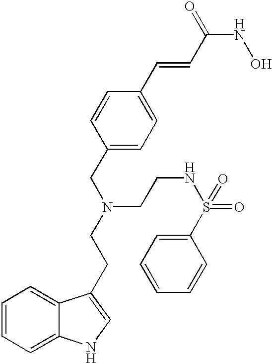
C1=CC=C2C(=C1)C(CCN(CC1=CC=C(C=CC(NO)=O)C=C1)CCNS(=O)(C1=CC=CC=C1)=O)=CN2
